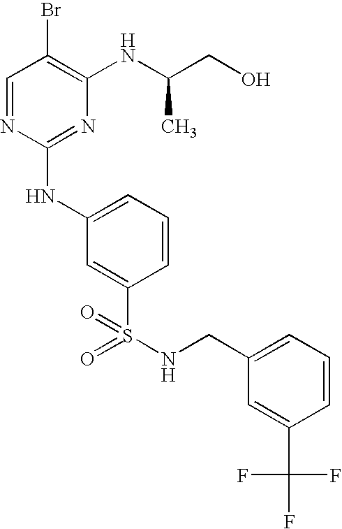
C1=NC(NC2=CC=CC(S(=O)(=O)NCC3=CC=CC(C(F)(F)F)=C3)=C2)=NC(NC(CO)C)=C1Br
